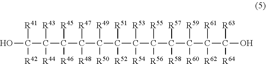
OC([R42])(C(C(C(C(C(C(C(C(C(C(C(O)([R63])[R64])([R61])[R62])([R59])[R60])([R57])[R58])([R55])[R56])([R53])[R54])([R51])[R52])([R49])[R50])([R47])[R48])([R45])[R46])([R43])[R44])[R41]
